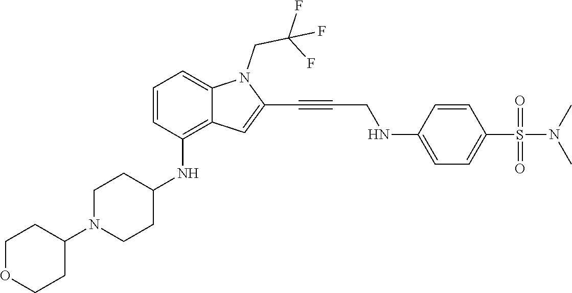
C1=C(NCC#CC2=CC3=C(NC4CCN(C5CCOCC5)CC4)C=CC=C3N2CC(F)(F)F)C=CC(S(N(C)C)(=O)=O)=C1
